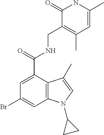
C1=C(C)NC(=O)C(CNC(C2=CC(Br)=CC3=C2C(C)=CN3C2CC2)=O)=C1C
